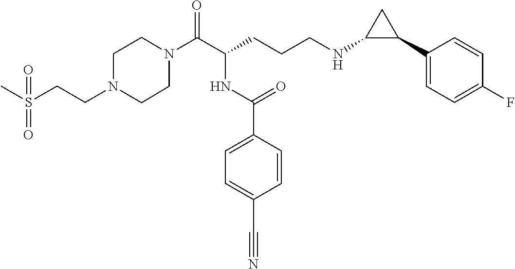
C1N(C(C(CCCNC2C(C3=CC=C(F)C=C3)C2)NC(C2=CC=C(C#N)C=C2)=O)=O)CCN(CCS(C)(=O)=O)C1
